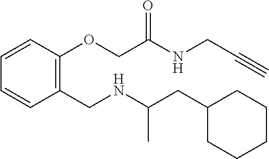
C1C(CC(NCC2=C(OCC(NCC#C)=O)C=CC=C2)C)CCCC1
